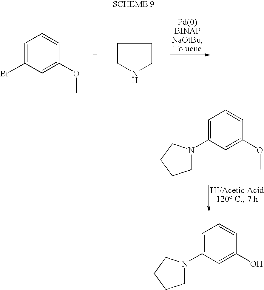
C1=C(Br)C=C(OC)C=C1.C1CNCC1.C1=C(N2CCCC2)C=C(OC)C=C1.C1=C(N2CCCC2)C=C(O)C=C1
